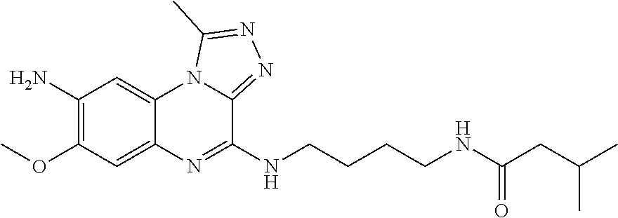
C1=C2C(=CC(N)=C1OC)N1C(=NN=C1C)C(NCCCCNC(CC(C)C)=O)=N2
